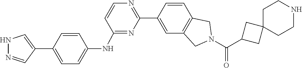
C1(C(N2CC3=C(C=CC(C4=NC=CC(NC5=CC=C(C6=CNN=C6)C=C5)=N4)=C3)C2)=O)CC2(C1)CCNCC2
